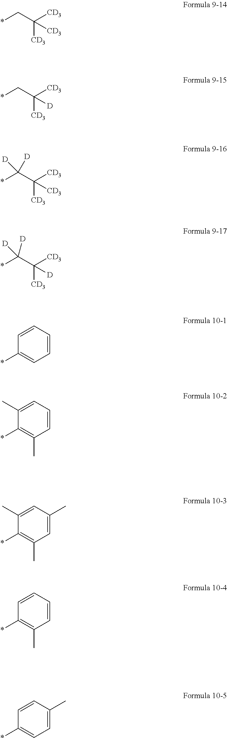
*CC([CD3])([CD3])[CD3].*CC([CD3])([CD3])[D].*C(C([CD3])([CD3])[CD3])([D])[D].*C(C([CD3])([CD3])[D])([D])[D].C1=CC(*)=CC=C1.C1=C(C)C(*)=C(C)C=C1.C1=C(C)C(*)=C(C)C=C1C.C1=CC(*)=C(C)C=C1.C1=CC(*)=CC=C1C
